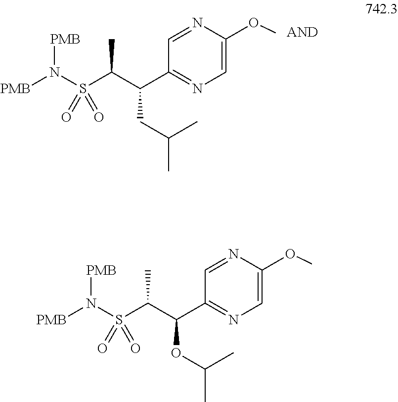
C1=NC(OC)=CN=C1C(C(S(N([PMB])[PMB])(=O)=O)C)CC(C)C.C1=NC(OC)=CN=C1C(C(S(N([PMB])[PMB])(=O)=O)C)OC(C)C
